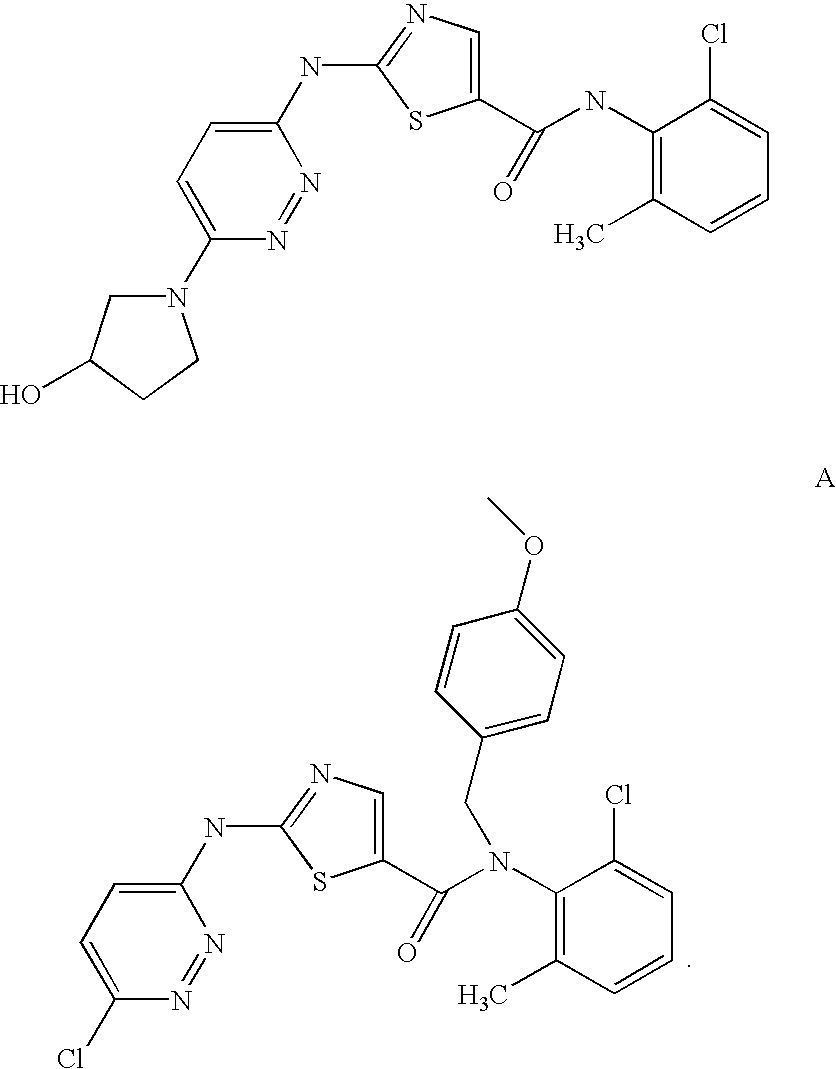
C1(Cl)=CC=C(NC2=NC=C(C(N(C3=C(C)C=CC=C3Cl)CC3=CC=C(OC)C=C3)=O)S2)N=N1.C1(N2CC(O)CC2)=CC=C(NC2=NC=C(C(NC3=C(C)C=CC=C3Cl)=O)S2)N=N1
